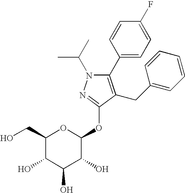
CC(N1C(C2=CC=C(F)C=C2)=C(CC2=CC=CC=C2)C(OC2OC(CO)C(O)C(O)C2O)=N1)C
